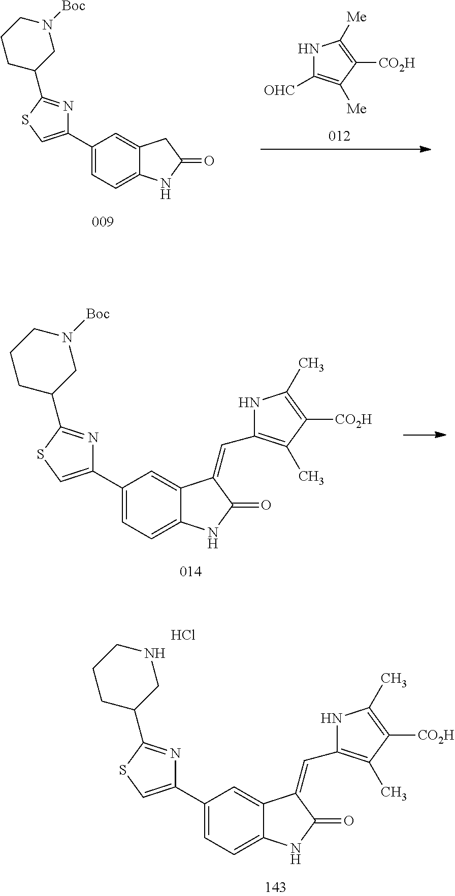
N1C([OHC])=C([Me])C([CO2H])=C1[Me].C1(C2=CC=C3C(=C2)CC(=O)N3)=CSC(C2CN([Boc])CCC2)=N1.C1(C2=CC=C3C(=C2)C(=CC2=C(C)C([CO2H])=C(C)N2)C(=O)N3)=CSC(C2CN([Boc])CCC2)=N1.Cl.C1(C2=CC=C3C(=C2)C(=CC2=C(C)C([CO2H])=C(C)N2)C(=O)N3)=CSC(C2CNCCC2)=N1
